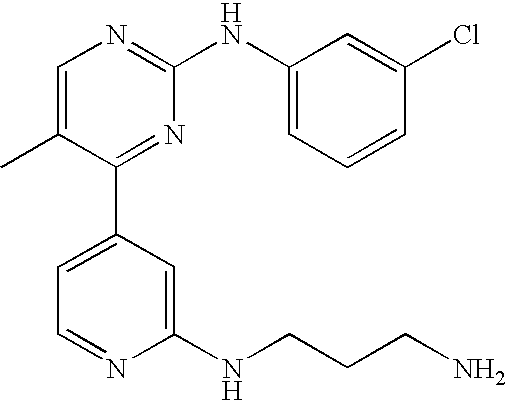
C1=C(C)C(C2=CC=NC(NCCCN)=C2)=NC(NC2=CC=CC(Cl)=C2)=N1
